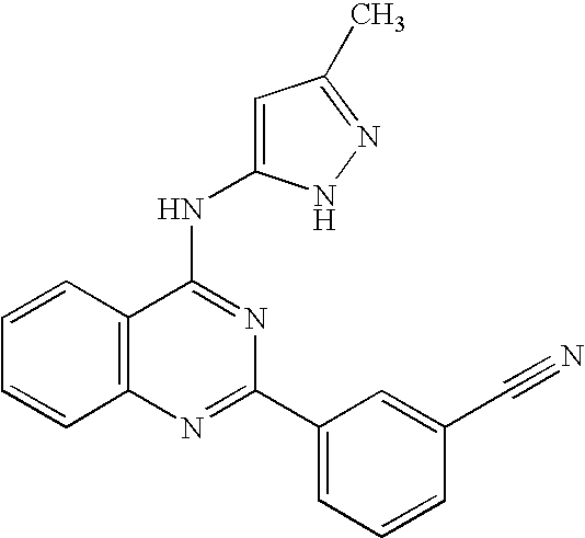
C12=C(N=C(C3=CC=CC(C#N)=C3)N=C1NC1=CC(C)=NN1)C=CC=C2
